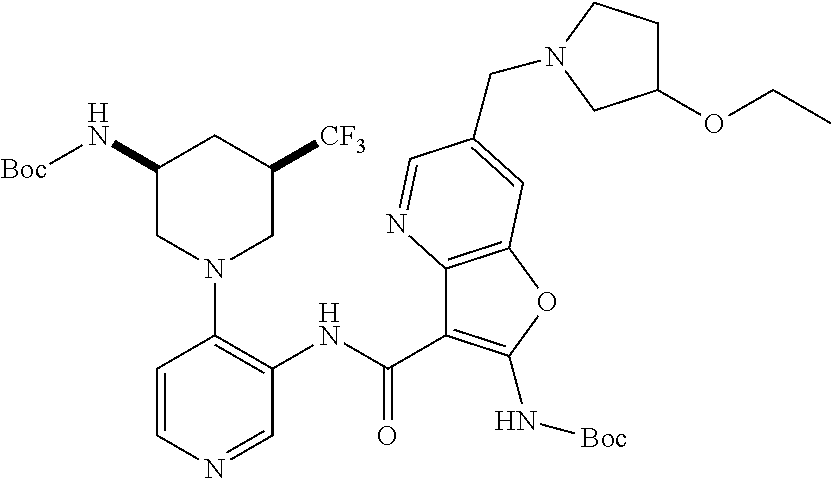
C1=CN=CC(NC(C2=C(N[Boc])OC3=C2N=CC(CN2CCC(OCC)C2)=C3)=O)=C1N1CC([CF3])CC(N[Boc])C1
